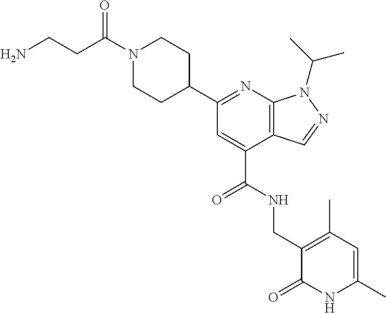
N1=C(C2CCN(C(=O)CCN)CC2)C=C(C(NCC2=C(C)C=C(C)NC2=O)=O)C2=C1N(C(C)C)N=C2
